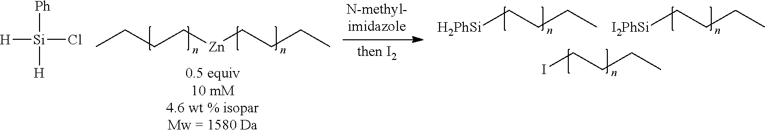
CCCC[Zn]CCCC.[H][Si]([Ph])(Cl)[H].ICCCC.[H2PhSi]CCCC.[I2PhSi]CCCC
